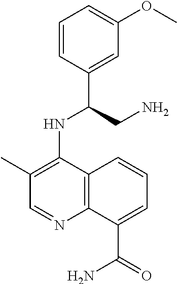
C1=CC(C(CN)NC2=C(C)C=NC3=C2C=CC=C3C(=O)N)=CC(OC)=C1
